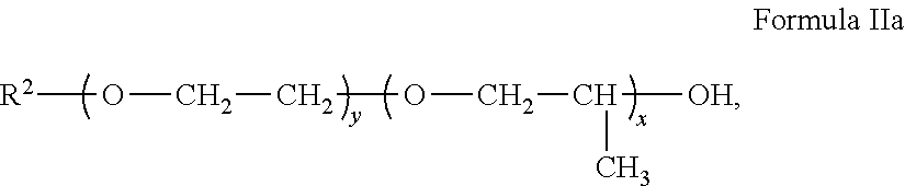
[R2]OCCOCC([OH])C
